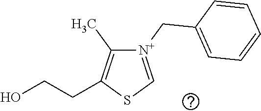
[N+]1(CC2=CC=CC=C2)=CSC(CCO)=C1C
